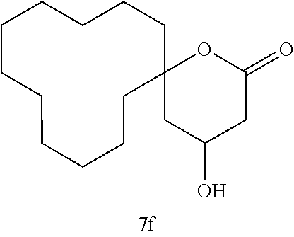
C1CCCCCC2(CCCCC1)CC(O)CC(=O)O2
